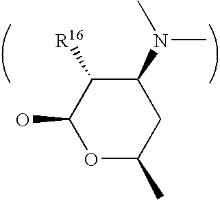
O1C(C)CC(N(C)C)C([R16])C1O
